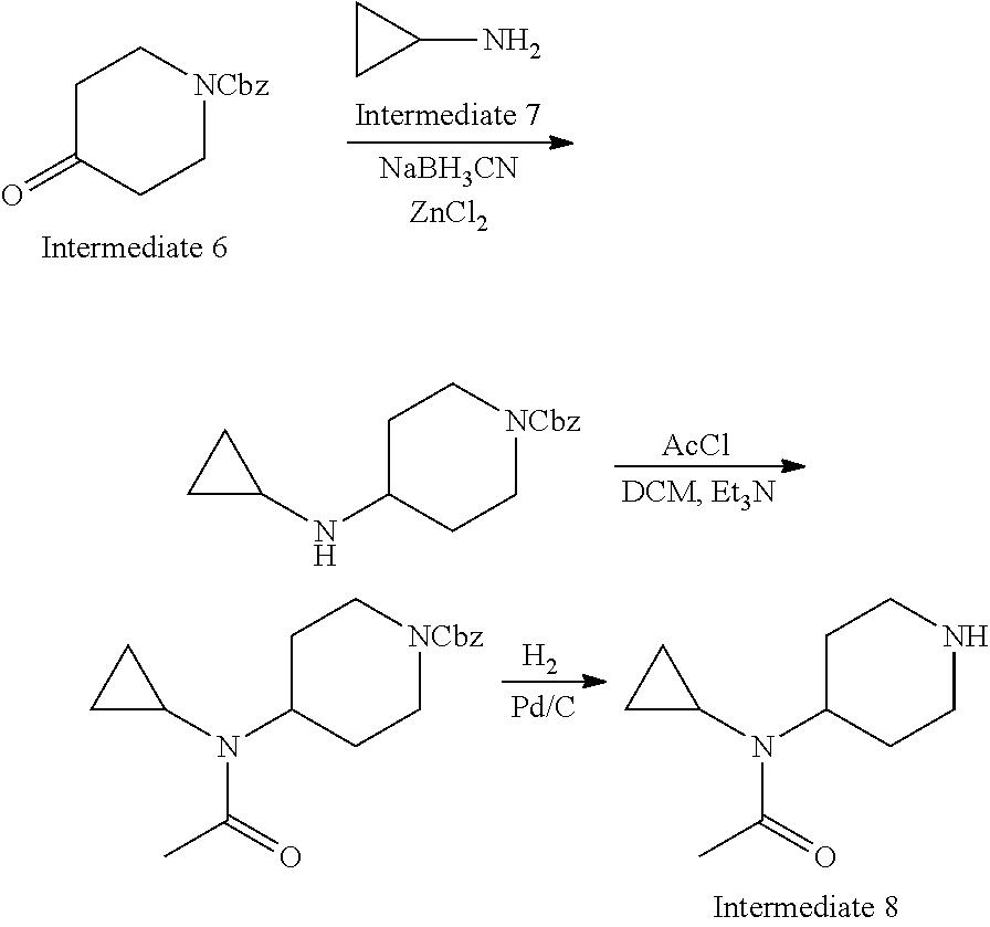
C1C(=O)CC[NCbz]C1.C1CC1N.C1C(NC2CC2)CC[NCbz]C1.[AcCl].C1C(N(C2CC2)C(C)=O)CC[NCbz]C1.[H2].C1C(N(C2CC2)C(C)=O)CCNC1
